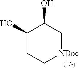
C1(O)CC[NBoc]CC1O
